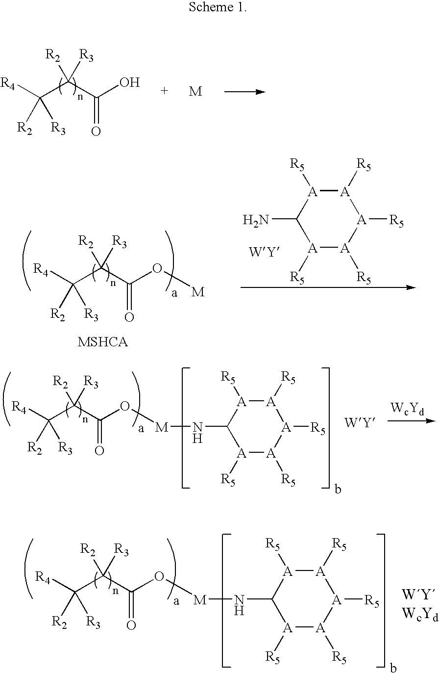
[R4]C(C(C(O[M])=O)([R3])[R2])([R3])[R2].[A]1([R5])[A]([R5])[A]([R5])[A]([R5])[A]([R5])C1N.[R4]C(C(C(O[M]NC1[A]([R5])[A]([R5])[A]([R5])[A]([R5])[A]1[R5])=O)([R3])[R2])([R3])[R2].[R4]C(C(C(O[M]NC1[A]([R5])[A]([R5])[A]([R5])[A]([R5])[A]1[R5])=O)([R3])[R2])([R3])[R2].[R4]C(C(C(O)=O)([R3])[R2])([R3])[R2]
